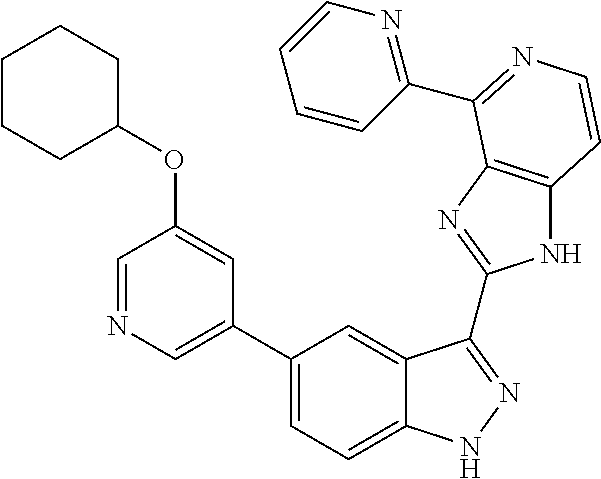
C1(C2=CN=CC(OC3CCCCC3)=C2)=CC=C2C(=C1)C(C1=NC3=C(N1)C=CN=C3C1=NC=CC=C1)=NN2
